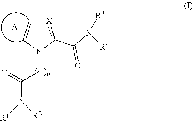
[X]1c(C(N([R3])[R4])=O)N(CC(N([R2])[R1])=O)C=C1.[A]
